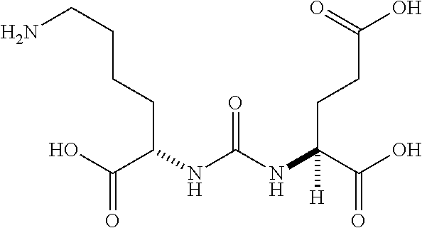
C(CCCC(NC(NC(C(O)=O)(CCC(O)=O)[H])=O)C(O)=O)N
